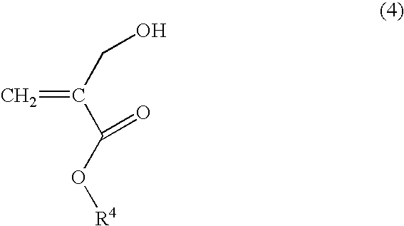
C(C(O[R4])=O)(=C)CO
